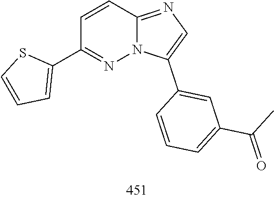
C12=NC=C(C3=CC(C(C)=O)=CC=C3)N1N=C(C1=CC=CS1)C=C2
